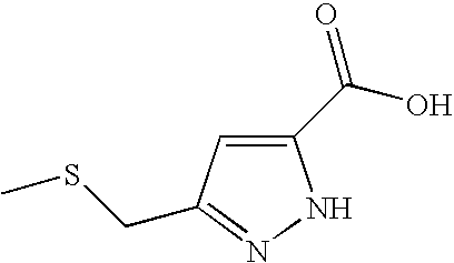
C1(C(O)=O)=CC(CSC)=NN1
